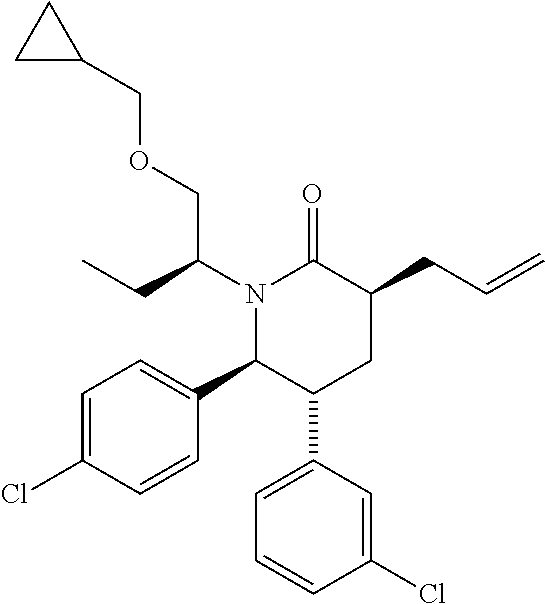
N1(C(CC)COCC2CC2)C(C2=CC=C(Cl)C=C2)C(C2=CC=CC(Cl)=C2)CC(CC=C)C1=O
